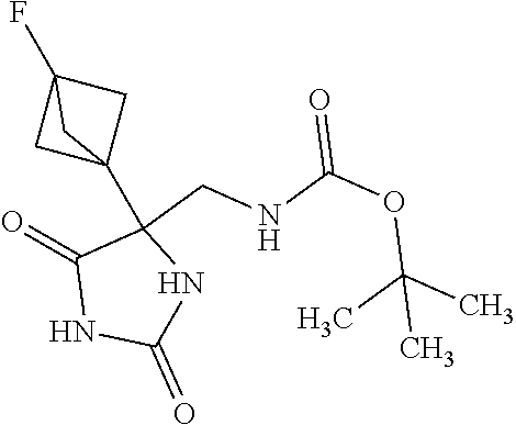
C1(=O)NC(C23CC(F)(C2)C3)(CNC(OC(C)(C)C)=O)C(=O)N1
